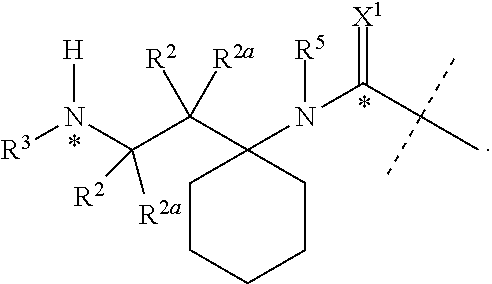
C1(C([R2a])([R2])C(N([R3])[H])([R2a])[R2])(N([R5])C(=[X1])C(C)(C)C)CCCCC1
